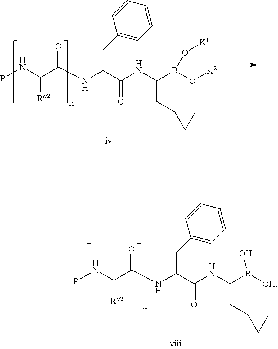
C(C(=O)NC(B(O[K2])O[K1])CC1CC1)(NC(C(NP)[Ra2])=O)CC1=CC=CC=C1.C(C(=O)NC(B([OH])O)CC1CC1)(NC(C(NP)[Ra2])=O)CC1=CC=CC=C1
